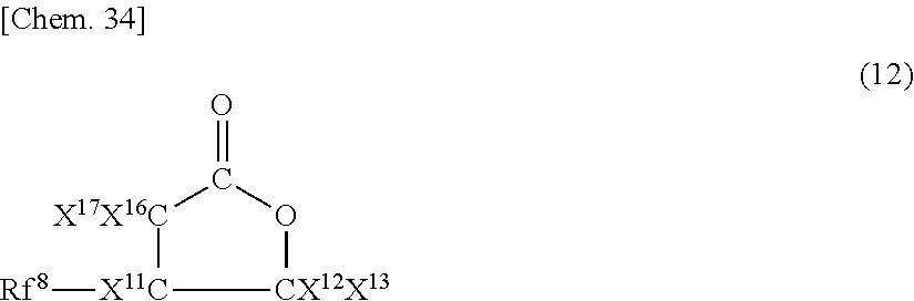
[X11C]1([Rf8])[X17X16C]C(=O)O[CX12X13]1
